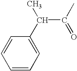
C1=CC=C(C(C)C(C)=O)C=C1
